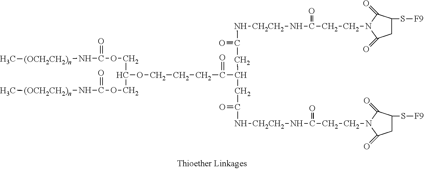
C(=O)(C(CC(N[CH2CH2]NC(CCN1C(=O)CC(S[F9])C1=O)=O)=O)CC(N[CH2CH2]NC(CCN1C(=O)CC(S[F9])C1=O)=O)=O)CCCOC(COC(N[(OCH2CH2)n]C)=O)COC(=O)N[(OCH2CH2)n]C
